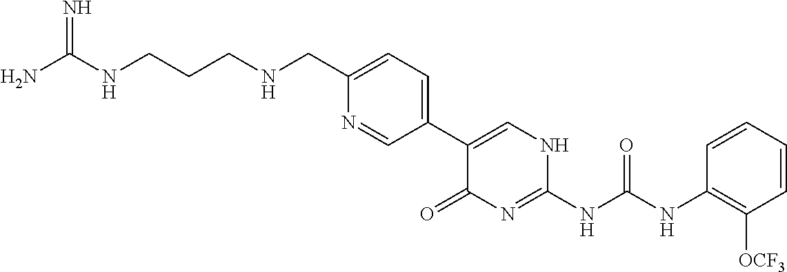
C1(C2=CNC(NC(NC3=C([OCF3])C=CC=C3)=O)=NC2=O)=CC=C(CNCCCNC(N)=N)N=C1
